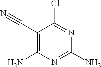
N1=C(N)N=C(Cl)C(C#N)=C1N
